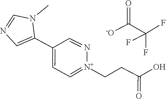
C1=[N+](CCC(=O)O)N=CC(C2=CN=CN2C)=C1.FC(F)(C([-O])=O)F
